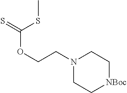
N1(CCOC(=S)SC)CC[NBoc]CC1
